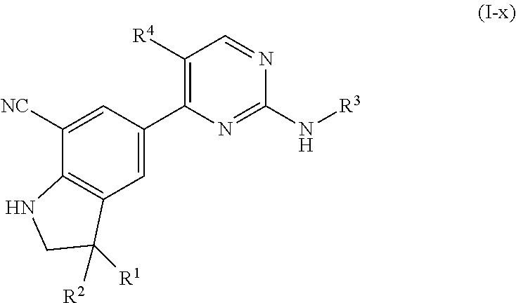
C1([R4])=C(C2=CC3=C(C([NC])=C2)NCC3([R2])[R1])N=C(N[R3])N=C1
